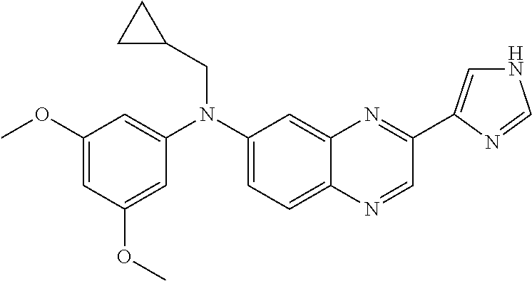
C1(OC)=CC(OC)=CC(N(C2=CC=C3C(=C2)N=C(C2=CNC=N2)C=N3)CC2CC2)=C1
